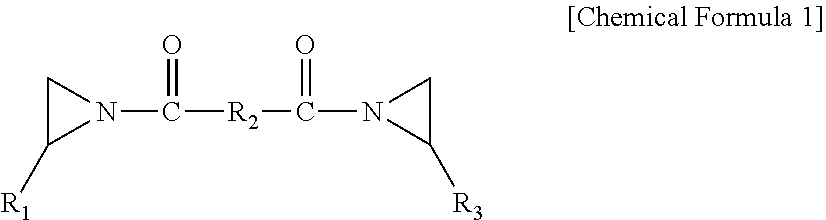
N1(C([R2]C(N2C([R3])C2)=O)=O)CC1[R1]
